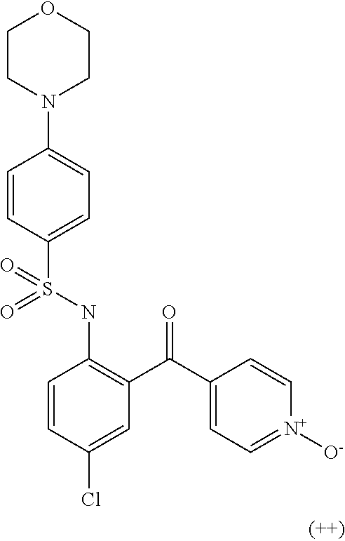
C1=CC(S(NC2=C(C(C3=CC=[N+]([O-])C=C3)=O)C=C(Cl)C=C2)(=O)=O)=CC=C1N1CCOCC1
